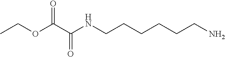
CCOC(C(NCCCCCCN)=O)=O
